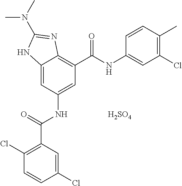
C12=CC(NC(C3=C(Cl)C=CC(Cl)=C3)=O)=CC(C(NC3=CC(Cl)=C(C)C=C3)=O)=C1N=C(N(C)C)N2.[H2SO4]
